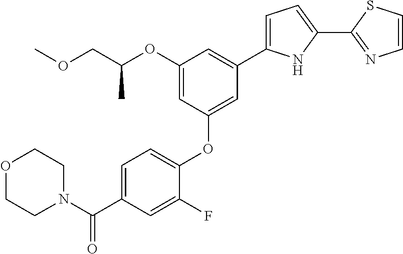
C1(OC(COC)C)=CC(OC2=CC=C(C(N3CCOCC3)=O)C=C2F)=CC(C2=CC=C(C3=NC=CS3)N2)=C1
